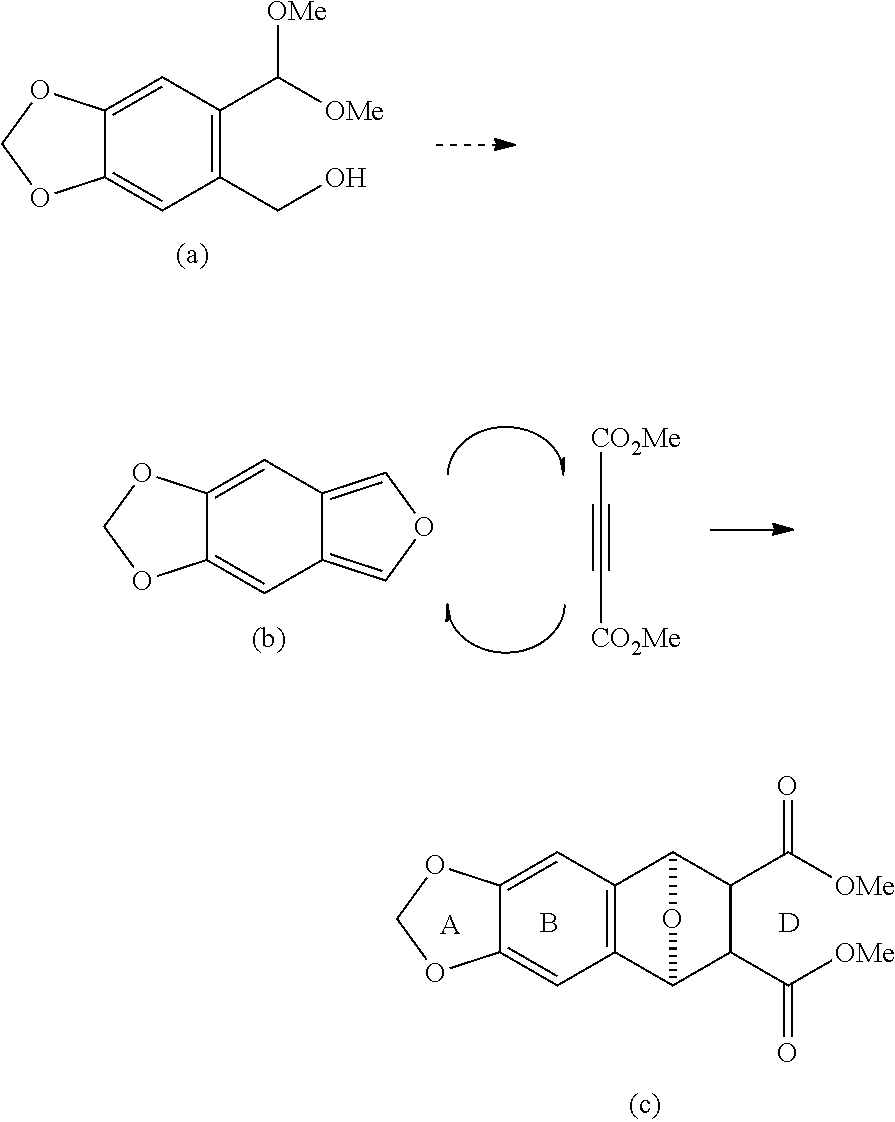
C12=CC3=C(C=C1OCO2)C1C(C([OMe])=O)C(C([OMe])=O)C3O1.[A].B.[D].C12=CC(C([OMe])[OMe])=C(CO)C=C1OCO2.C12=CC3=COC=C3C=C1OCO2.[CO2Me]C#C[CO2Me]
